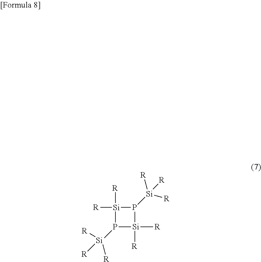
P1([Si]([R])([R])[R])[Si]([R])([R])P([Si]([R])([R])[R])[Si]1([R])[R]
